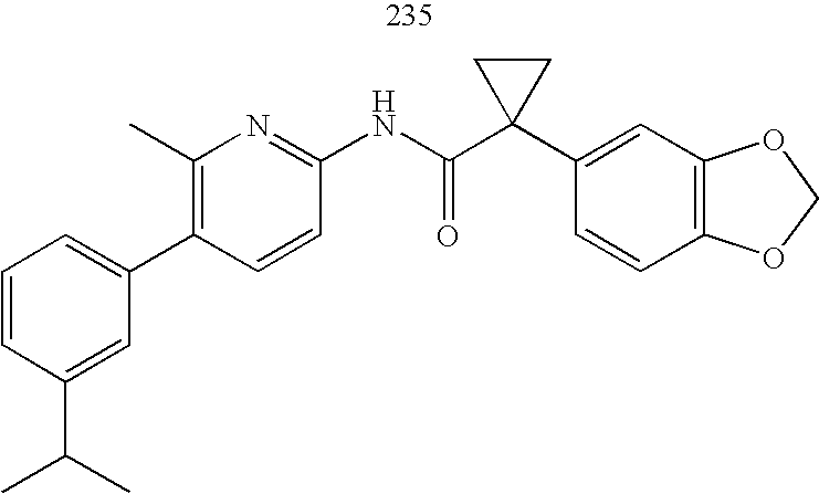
C1=CC(C(C)C)=CC(C2=C(C)N=C(NC(C3(C4=CC5=C(C=C4)OCO5)CC3)=O)C=C2)=C1
